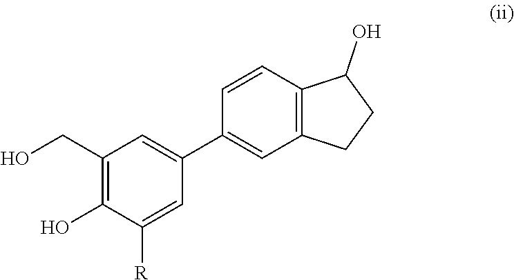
C1(CO)=C(O)C([R])=CC(C2=CC3=C(C=C2)C(O)CC3)=C1
